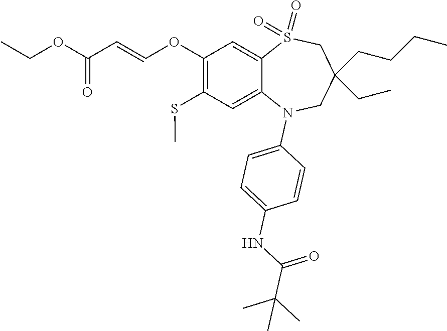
O(C(=O)C=COC1=C(SC)C=C2C(=C1)S(=O)(=O)CC(CC)(CCCC)CN2C1=CC=C(NC(C(C)(C)C)=O)C=C1)CC
